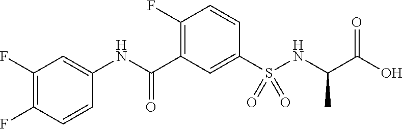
C1(F)=C(F)C=CC(NC(C2=C(F)C=CC(S(NC(C(O)=O)C)(=O)=O)=C2)=O)=C1
